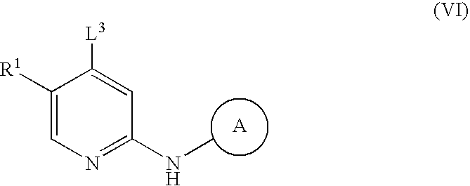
[A].C1([R1])=CN=C(NC)C=C1[L3]
